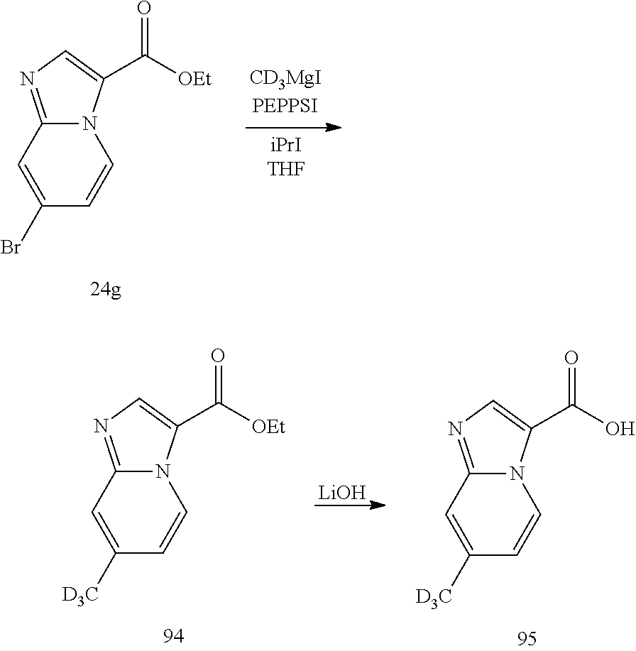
N12C(=NC=C1C([OEt])=O)C=C(Br)C=C2.N12C(=NC=C1C([OEt])=O)C=C([D3C])C=C2.[LiOH].N12C(=NC=C1C(O)=O)C=C([D3C])C=C2
